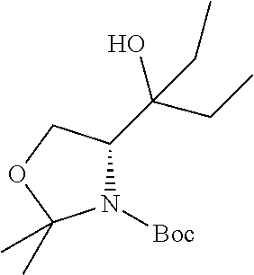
N1([Boc])C(C(O)(CC)CC)COC1(C)C
